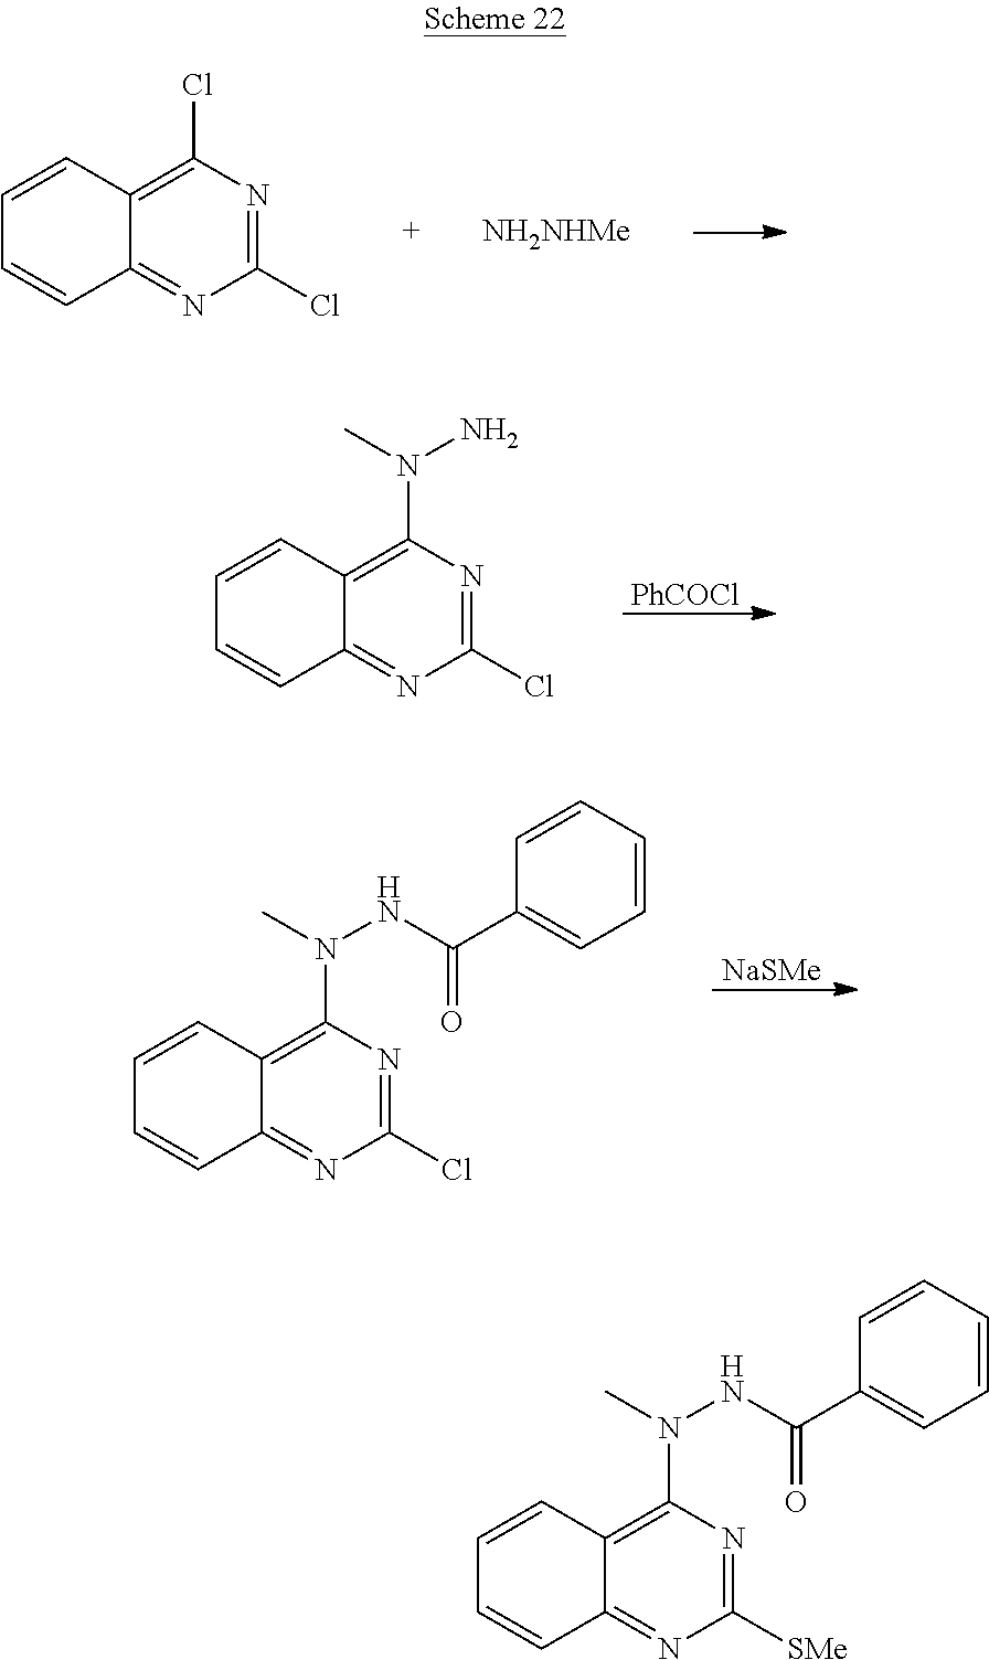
C1(Cl)=NC(Cl)=C2C(=N1)C=CC=C2.[NH2NHMe].C1(Cl)=NC(N(C)N)=C2C(=N1)C=CC=C2.[PhCOCl].[NaSMe].C1(Cl)=NC(N(NC(C2=CC=CC=C2)=O)C)=C2C(=N1)C=CC=C2.C1([SMe])=NC(N(NC(C2=CC=CC=C2)=O)C)=C2C(=N1)C=CC=C2
